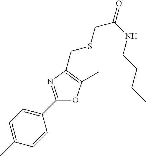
C1=C(C)C=CC(C2=NC(CSCC(=O)NCCCC)=C(C)O2)=C1
